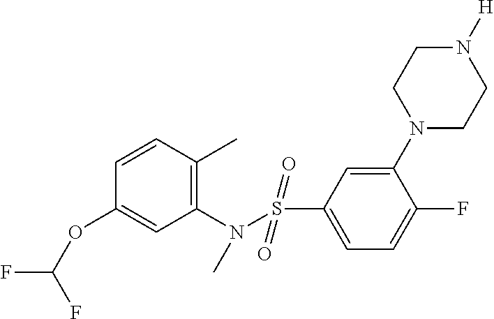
C1(N(S(C2=CC=C(F)C(N3CCN([H])CC3)=C2)(=O)=O)C)=C(C)C=CC(OC(F)F)=C1
